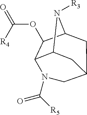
C12C(OC(=O)[R4])C3N([R3])C1CC(C3)CN2C(=O)[R5]
